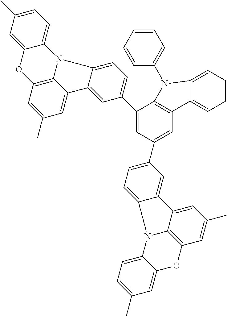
C1(C2=CC=C3C(=C2)C2=CC(C)=CC4=C2N3C2=CC=C(C)C=C2O4)=CC(C2=CC=C3C(=C2)C2=CC(C)=CC4=C2N3C2=CC=C(C)C=C2O4)=CC2=C1N(C1=CC=CC=C1)C1=CC=CC=C21
